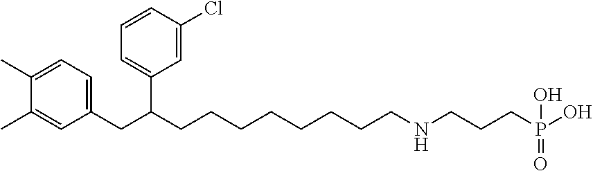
C1=C(C)C(C)=CC(CC(C2=CC=CC(Cl)=C2)CCCCCCCCNCCCP(O)(=O)O)=C1
